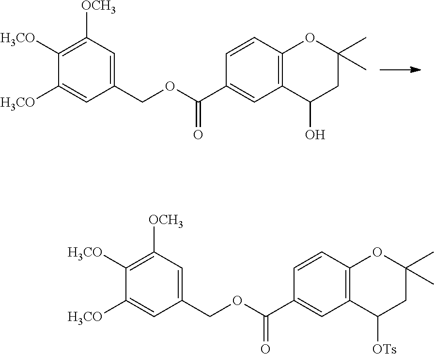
C1(COC(C2=CC3=C(C=C2)OC(C)(C)CC3O)=O)=CC([OCH3])=C([H3CO])C([H3CO])=C1.C1(COC(C2=CC3=C(C=C2)OC(C)(C)CC3[OTs])=O)=CC([OCH3])=C([H3CO])C([H3CO])=C1
